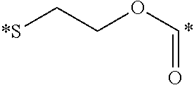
C([*S])COC=O
